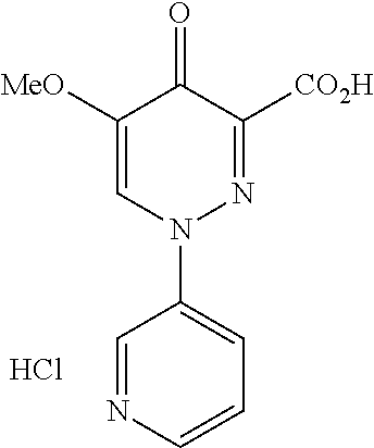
C1=NC=CC=C1N1N=C([CO2H])C(=O)C([MeO])=C1.Cl
